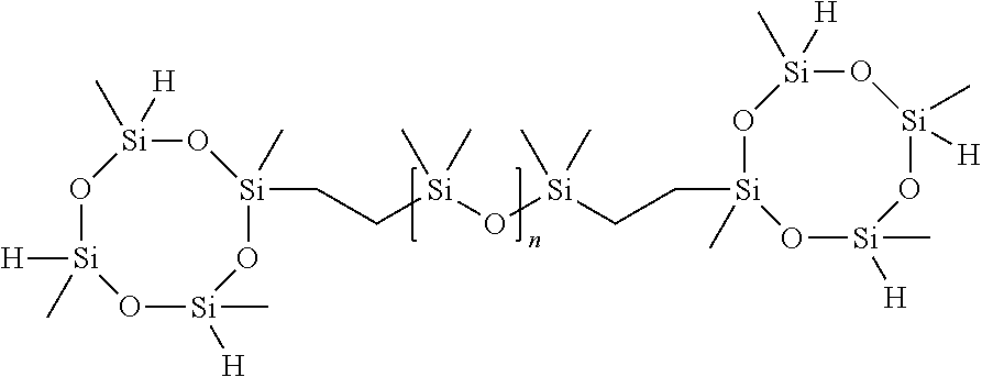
O1[Si]([H])(C)O[Si](C)([H])O[Si](CC[Si](O[Si](CC[Si]2(C)O[Si]([H])(C)O[Si]([H])(C)O[Si](C)([H])O2)(C)C)(C)C)(C)O[Si]1([H])C
